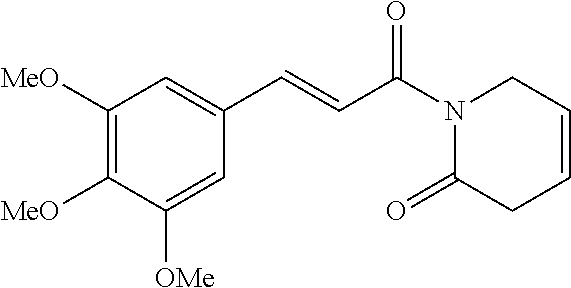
C1([MeO])=C([MeO])C([OMe])=CC(C=CC(N2C(=O)CC=CC2)=O)=C1
